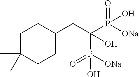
C1(C(C(P([ONa])(=O)O)(P([ONa])(=O)O)O)C)CCC(C)(C)CC1
